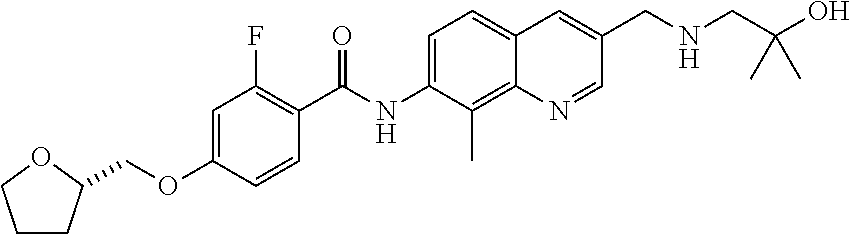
C1CC(COC2=CC(F)=C(C(NC3=CC=C4C(=C3C)N=CC(CNCC(O)(C)C)=C4)=O)C=C2)OC1
